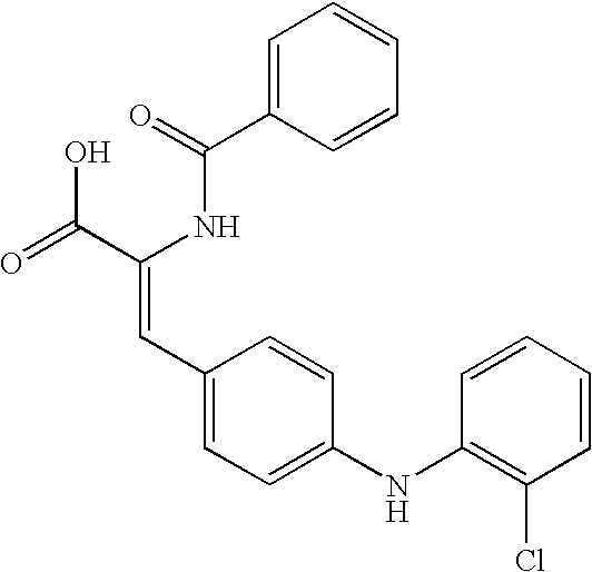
C1(C=C(C(=O)O)NC(C2=CC=CC=C2)=O)=CC=C(NC2=C(Cl)C=CC=C2)C=C1
